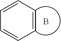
B.C1=CC=CC=C1
